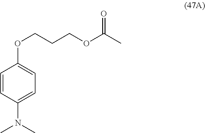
C1=CC(N(C)C)=CC=C1OCCCOC(C)=O
